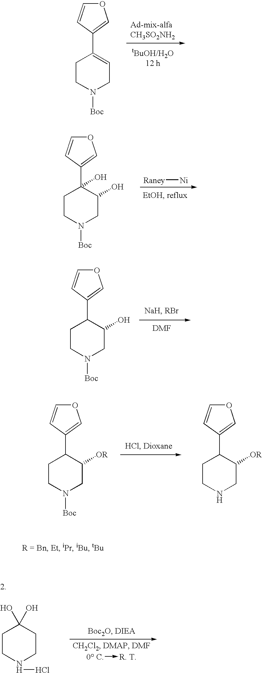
C1CN([Boc])CC=C1C1=COC=C1.C1CN([Boc])CC(O)C1C1=COC=C1.C1CN([Boc])CC(O)C1(C1=COC=C1)O.[Raney][Ni].C1CN([Boc])CC([OR])C1C1=COC=C1.C1CNCC([OR])C1C1=COC=C1.C1CN(Cl)CCC1(O)O.[0 C]->[R. T]
